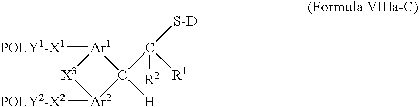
[POLY1-X1][Ar1]1C([H])(C([R1])([R2])[S-D])[Ar2]([POLY2-X2])[X3]1
